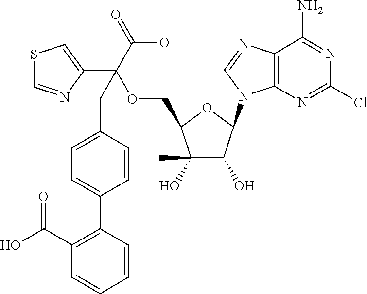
C12=C(N=C(Cl)N=C1N)N(C1C(O)C(O)(C)C(COC(C3=CSC=N3)(C(O)=O)CC3=CC=C(C4=C(C(O)=O)C=CC=C4)C=C3)O1)C=N2
